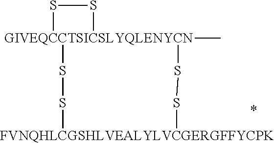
S1[GIVEQCCTSICSLYQLENYCN]2(C)(S1)SS[FVNQHLCGSHLVEALYLVCGERGFFYCPK]SS2
